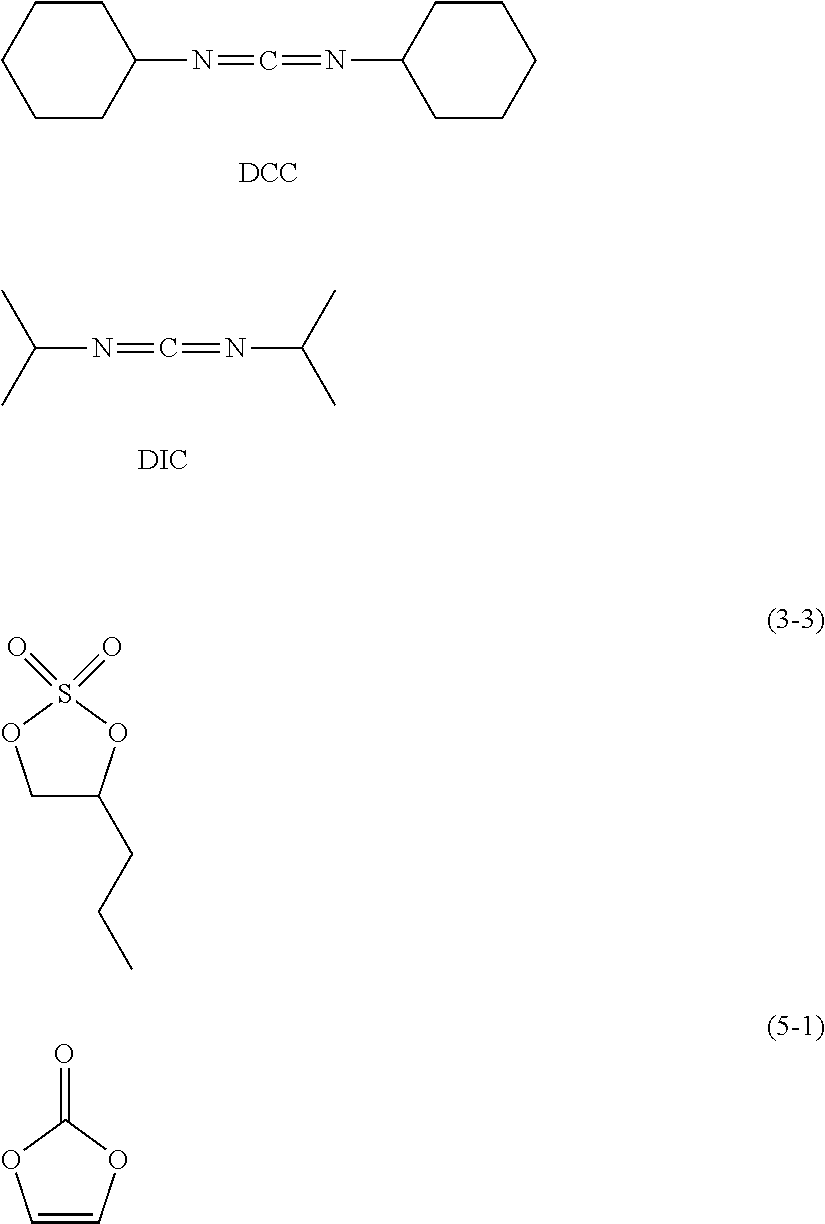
C1CC(N=C=NC2CCCCC2)CCC1.[DCC].CC(C)N=C=NC(C)C.[DIC].C1C(CCC)OS(=O)(=O)O1.C1=COC(=O)O1
